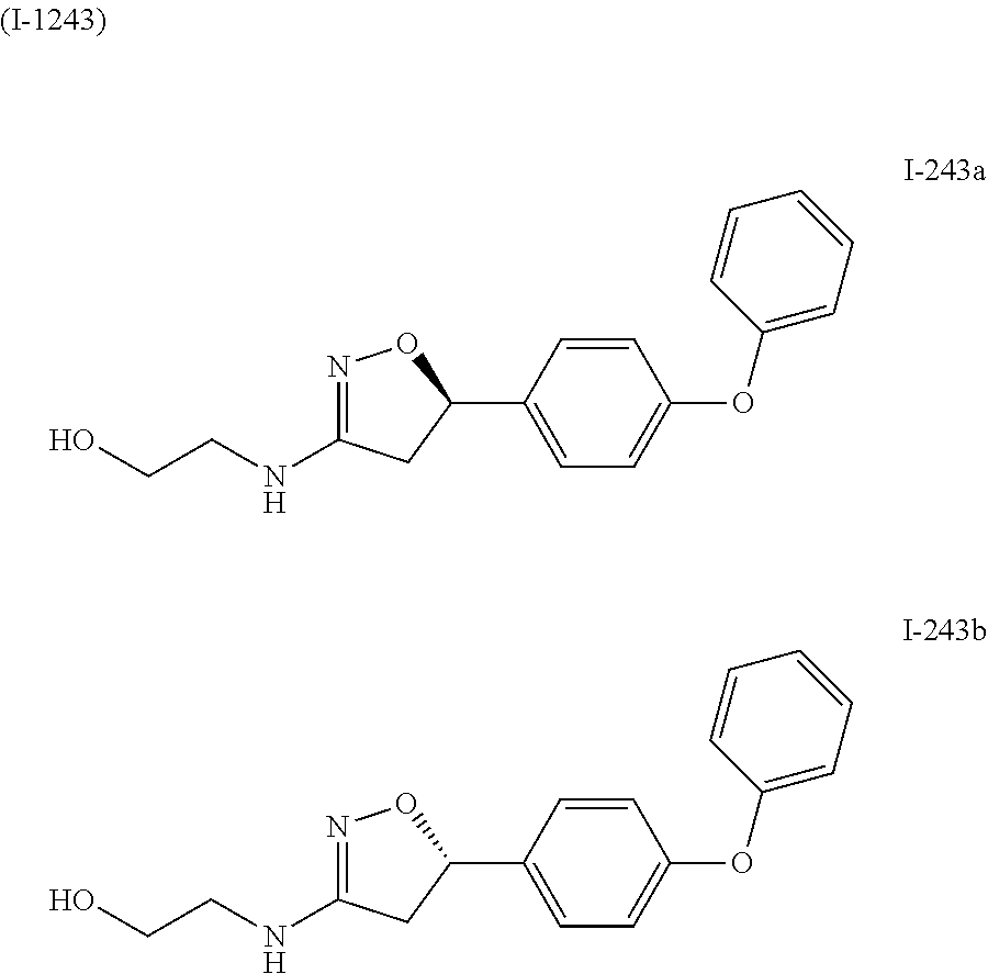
N1=C(NCCO)CC(C2=CC=C(OC3=CC=CC=C3)C=C2)O1.N1=C(NCCO)CC(C2=CC=C(OC3=CC=CC=C3)C=C2)O1
